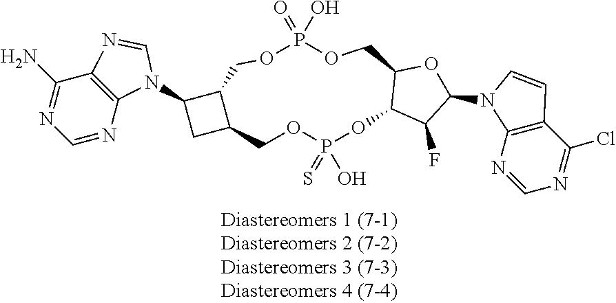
C1=NC2=C(C(N)=N1)N=CN2C1CC2C1COP(=O)(O)OCC1C(OP(=S)(O)OC2)C(F)C(N2C3=C(C(Cl)=NC=N3)C=C2)O1
